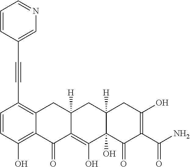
C1=CC(O)=C2C(=C1C#CC1=CN=CC=C1)CC1([H])C(=C(O)C3(O)C([H])(C1)CC(O)=C(C(N)=O)C3=O)C2=O
